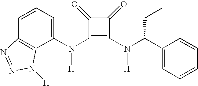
C12=C(C(N(C3=C(N(C(C4=CC=CC=C4)CC)[H])C(=O)C3=O)[H])=CC=C1)N([H])N=N2
